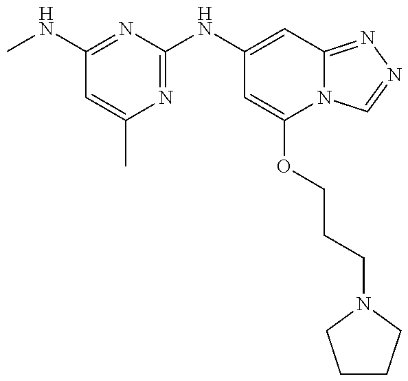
CNC1=NC(NC2=CC3=NN=CN3C(OCCCN3CCCC3)=C2)=NC(C)=C1
